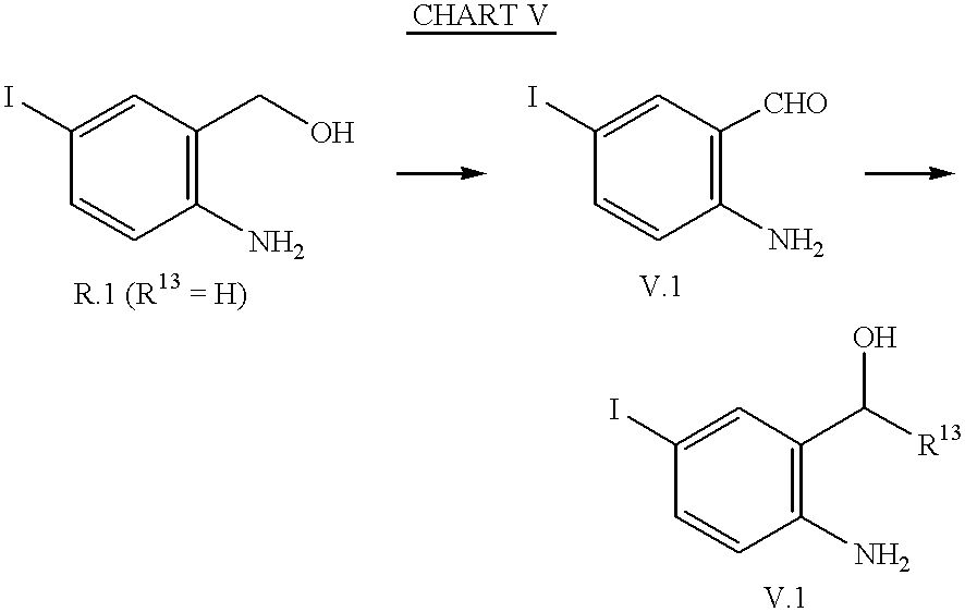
C1=CC(N)=C(CO)C=C1I.C1=CC(N)=C([CHO])C=C1I.C1=CC(N)=C(C([R13])O)C=C1I
